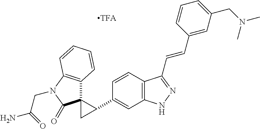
C1=CC2=C(C=C1C1C3(C1)C1=C(N(CC(N)=O)C3=O)C=CC=C1)NN=C2C=CC1=CC(CN(C)C)=CC=C1
